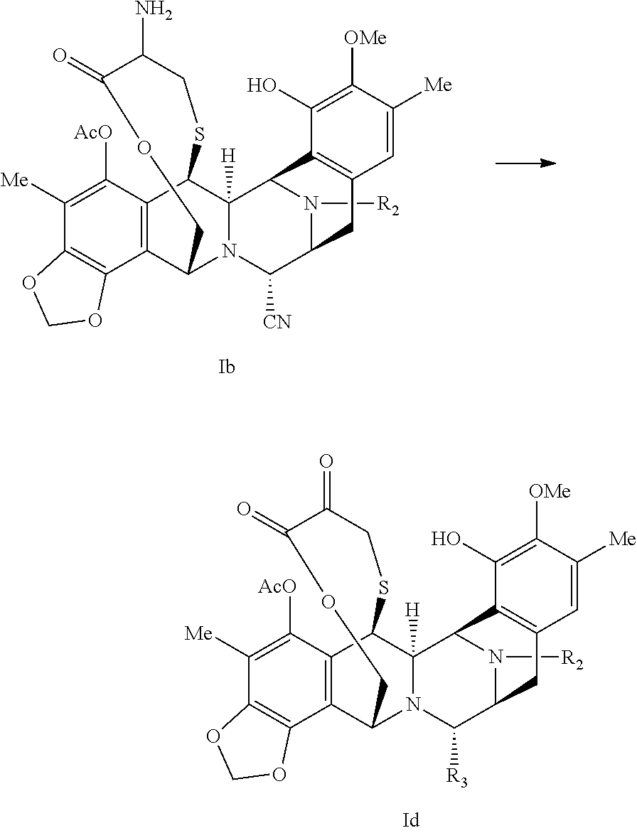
C12=C(C([AcO])=C([Me])C3=C1OCO3)C1C3([H])N(C2COC(=O)C(=O)CS1)C([R3])C1N([R2])C3C2=C(C1)C=C([Me])C([OMe])=C2O.C12=C(C([AcO])=C([Me])C3=C1OCO3)C1C3([H])N(C2COC(=O)C(N)CS1)C([CN])C1N([R2])C3C2=C(C1)C=C([Me])C([OMe])=C2O
